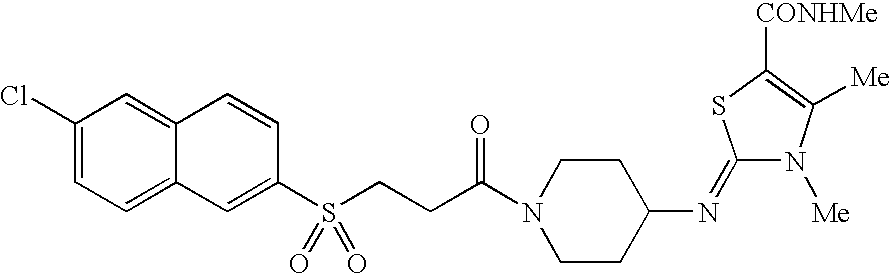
C1(Cl)=CC=C2C(=C1)C=CC(S(CCC(N1CCC(N=C3N([Me])C([Me])=C([CONHMe])S3)CC1)=O)(=O)=O)=C2
